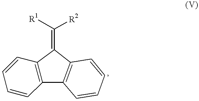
C12=C(C3=C(C1=C([R2])[R1])C=CC=C3)C=CC=C2
